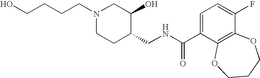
C(CCCN1CCC(CNC(C2=CC=C(F)C3=C2OCCCO3)=O)C(O)C1)O
